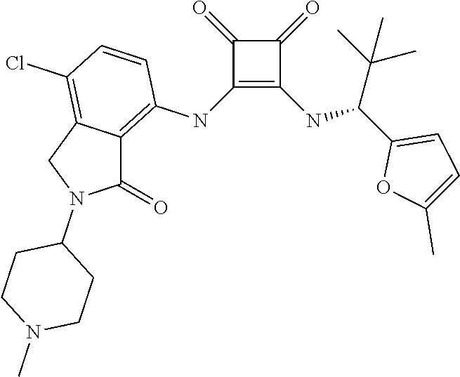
C1(NC2=C3C(=C(Cl)C=C2)CN(C2CCN(C)CC2)C3=O)=C(NC(C2=CC=C(C)O2)C(C)(C)C)C(=O)C1=O
